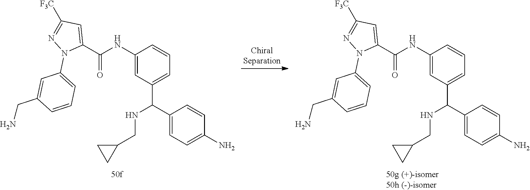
C1(C(NC2=CC(C(C3=CC=C(N)C=C3)NCC3CC3)=CC=C2)=O)=CC([F3C])=NN1C1=CC=CC(CN)=C1.C1(C(NC2=CC(C(C3=CC=C(N)C=C3)NCC3CC3)=CC=C2)=O)=CC([F3C])=NN1C1=CC=CC(CN)=C1
